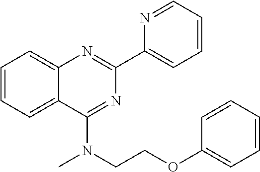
C1=CC=C2C(=C1)N=C(C1=CC=CC=N1)N=C2N(CCOC1=CC=CC=C1)C
